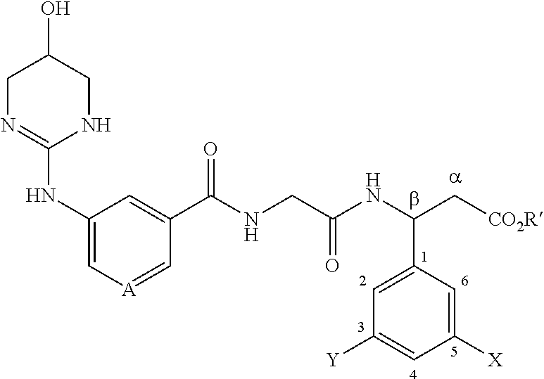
C1N=C(NC2=C[A]=CC(C(NCC(NC(C3=CC([Y])=CC([X])=C3)C[CO2R])=O)=O)=C2)NCC1O
